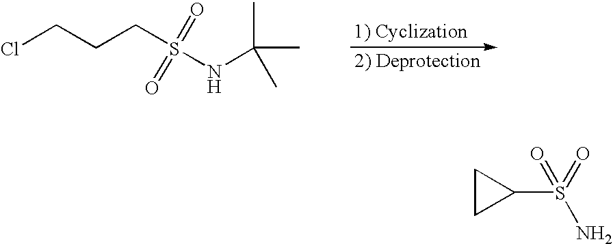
ClCCCS(NC(C)(C)C)(=O)=O.C1CC1S(N)(=O)=O
